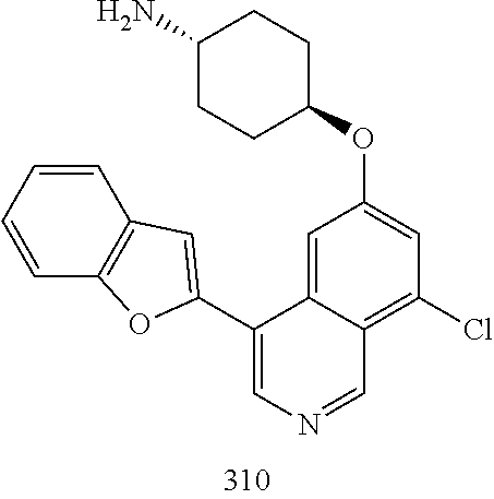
C1=C2C(=C(Cl)C=C1OC1CCC(N)CC1)C=NC=C2C1=CC2=C(C=CC=C2)O1
